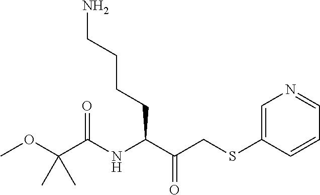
COC(C(NC(C(CSC1=CN=CC=C1)=O)CCCCN)=O)(C)C
